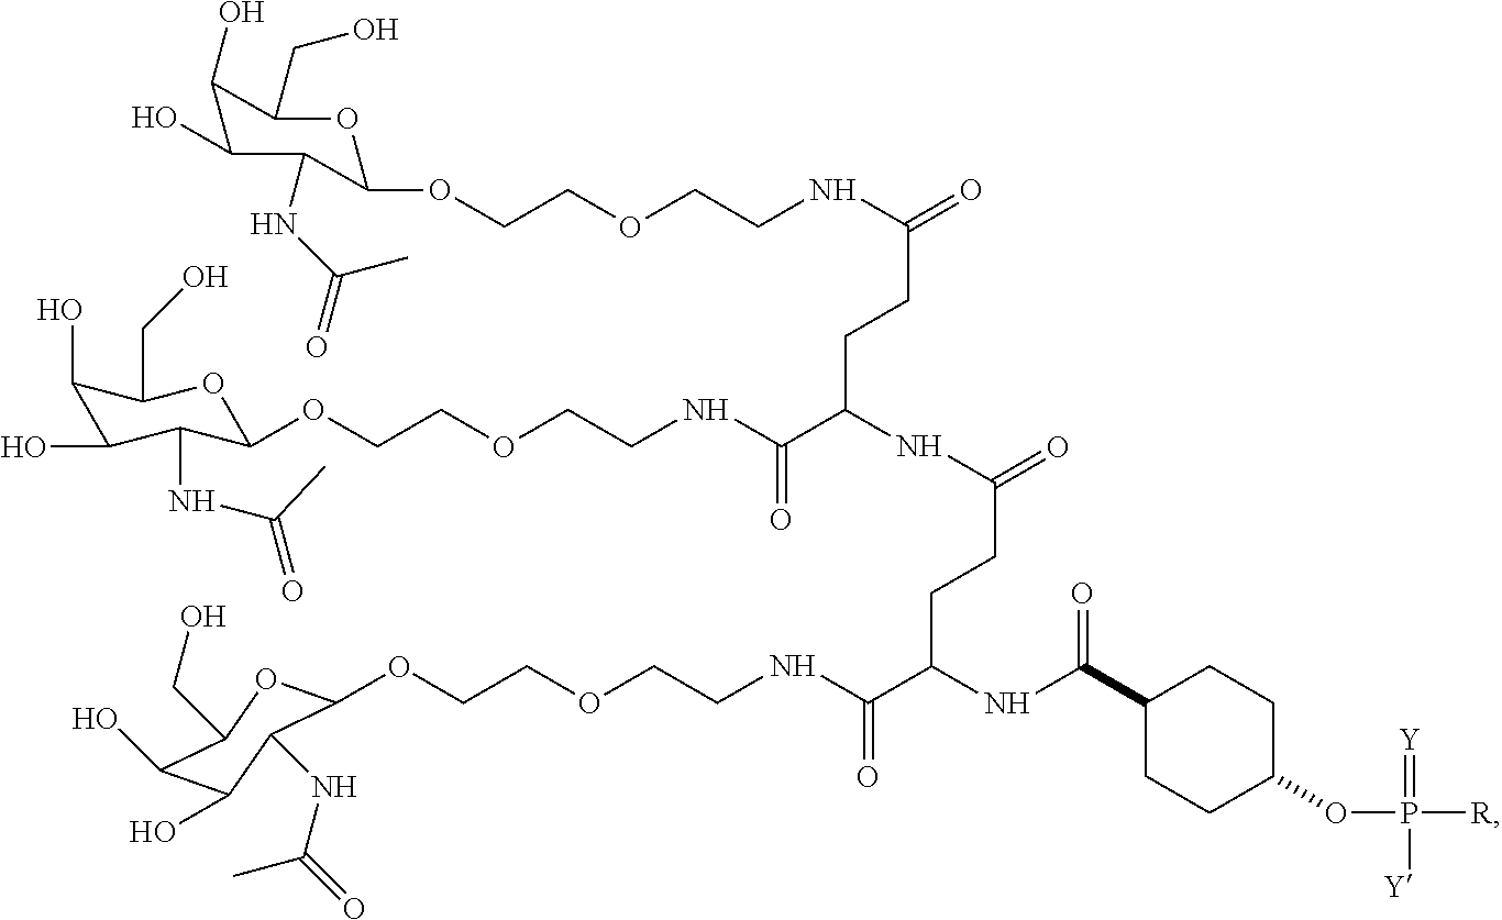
C1(O)C(O)C(NC(C)=O)C(OCCOCCNC(C(NC(C2CCC(OP([R])(=[Y])[Y])CC2)=O)CCC(=O)NC(C(NCCOCCOC2C(NC(=O)C)C(O)C(O)C(CO)O2)=O)CCC(=O)NCCOCCOC2C(NC(C)=O)C(O)C(O)C(CO)O2)=O)OC1CO
